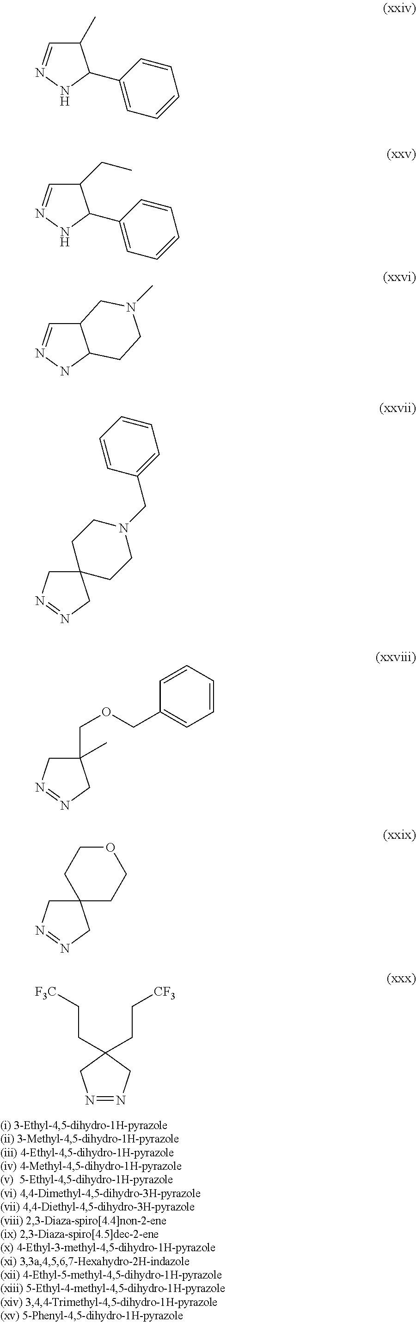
C1(C)C=NNC1C1=CC=CC=C1.C1(CC)C=NNC1C1=CC=CC=C1.C12C=NNC1CCN(C)C2.C12(CN=NC1)CCN(CC1=CC=CC=C1)CC2.C1(COCC2=CC=CC=C2)(C)CN=NC1.C12(CN=NC1)CCOCC2.N1=NCC(CC[CF3])(CC[F3C])C1
